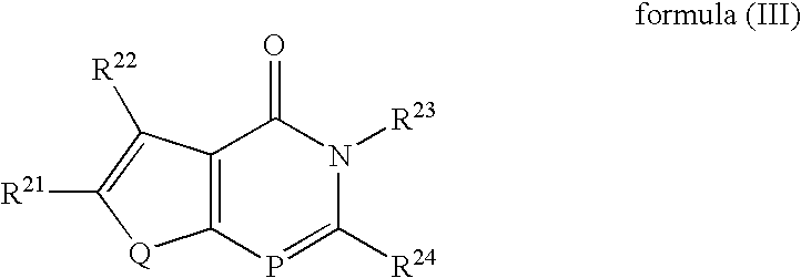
C12=C(P=C([R24])N([R23])C1=O)[Q]C([R21])=C2[R22]
